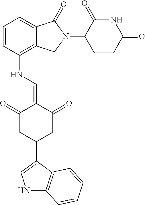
C1=CC(NC=C2C(=O)CC(C3=CNC4=C3C=CC=C4)CC2=O)=C2C(=C1)C(=O)N(C1CCC(=O)NC1=O)C2
